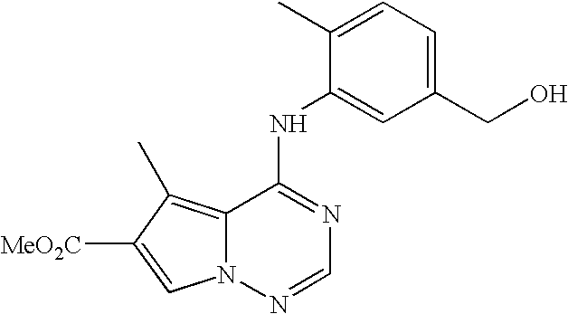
C12=C(C)C([MeO2C])=CN1N=CN=C2NC1=CC(CO)=CC=C1C
